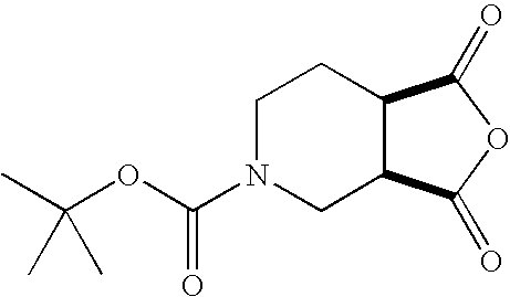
C1N(C(OC(C)(C)C)=O)CC2C(C1)C(=O)OC2=O
